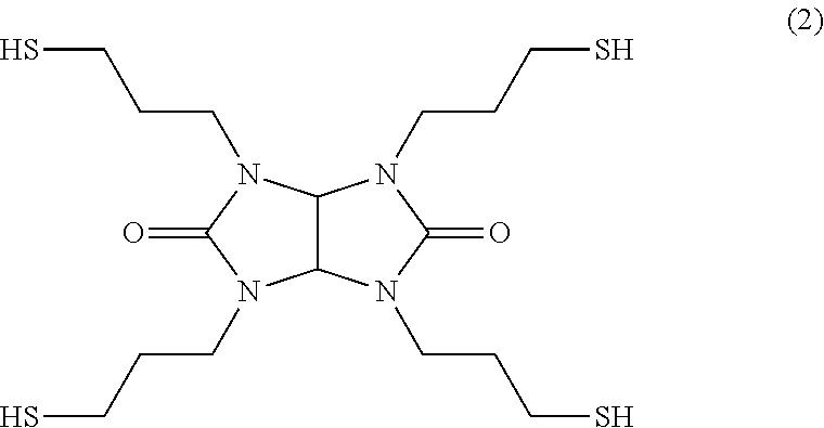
N1(CCCS)C(=O)N(CCCS)C2C1N(CCCS)C(=O)N2CCCS
